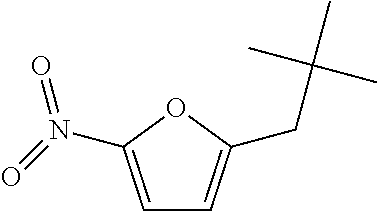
C1=C(N(=O)=O)OC(CC(C)(C)C)=C1
